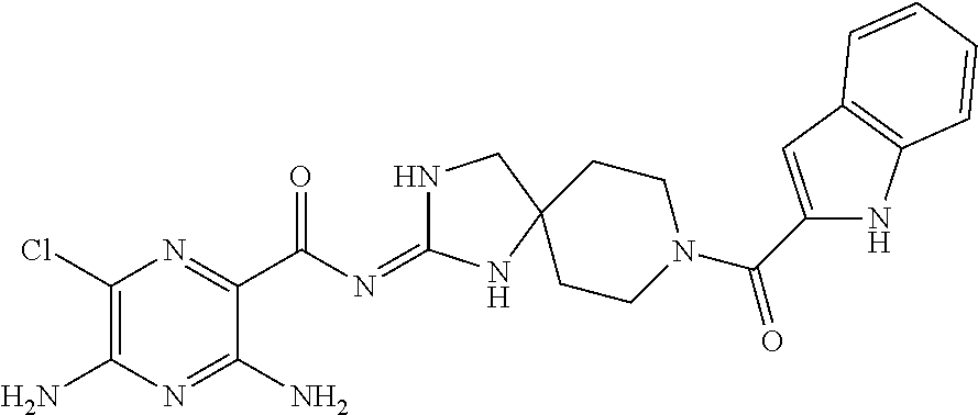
C1(Cl)=C(N)N=C(N)C(C(N=C2NCC3(N2)CCN(C(=O)C2=CC4=C(N2)C=CC=C4)CC3)=O)=N1
